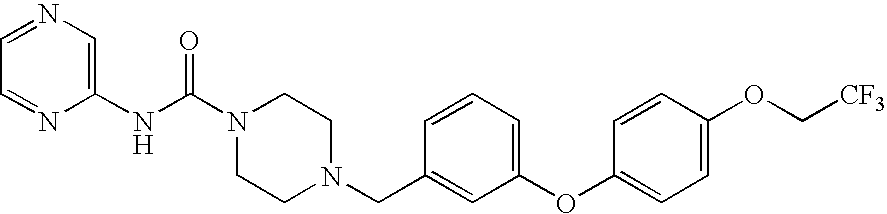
N(C(N1CCN(CC2=CC(OC3=CC=C(OC[CF3])C=C3)=CC=C2)CC1)=O)C1=CN=CC=N1
